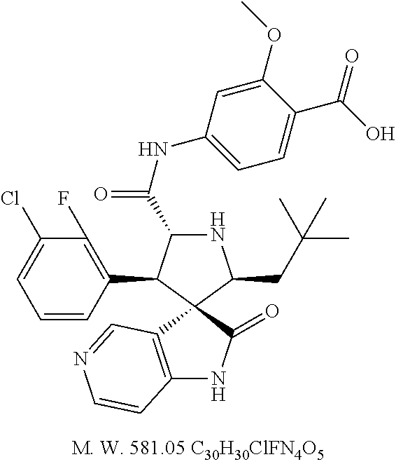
C1=CC(C2C(C(=O)NC3=CC=C(C(O)=O)C(OC)=C3)NC(CC(C)(C)C)C23C(=O)NC2=C3C=NC=C2)=C(F)C(Cl)=C1
